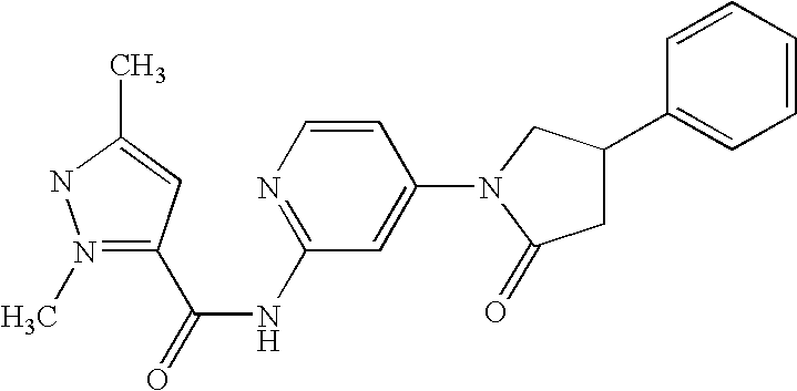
C1=CC(N2C(=O)CC(C3=CC=CC=C3)C2)=CC(NC(=O)C2=N(C)NC(C)=C2)=N1
